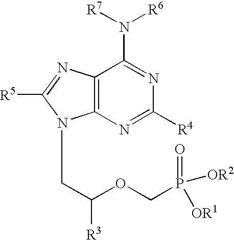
C12=C(N=C([R4])N=C1N([R7])[R6])N(CC([R3])OCP(=O)([OR1])[OR2])C([R5])=N2
